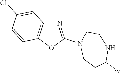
N1=C(N2CCC(C)NCC2)OC2=C1C=C(Cl)C=C2
